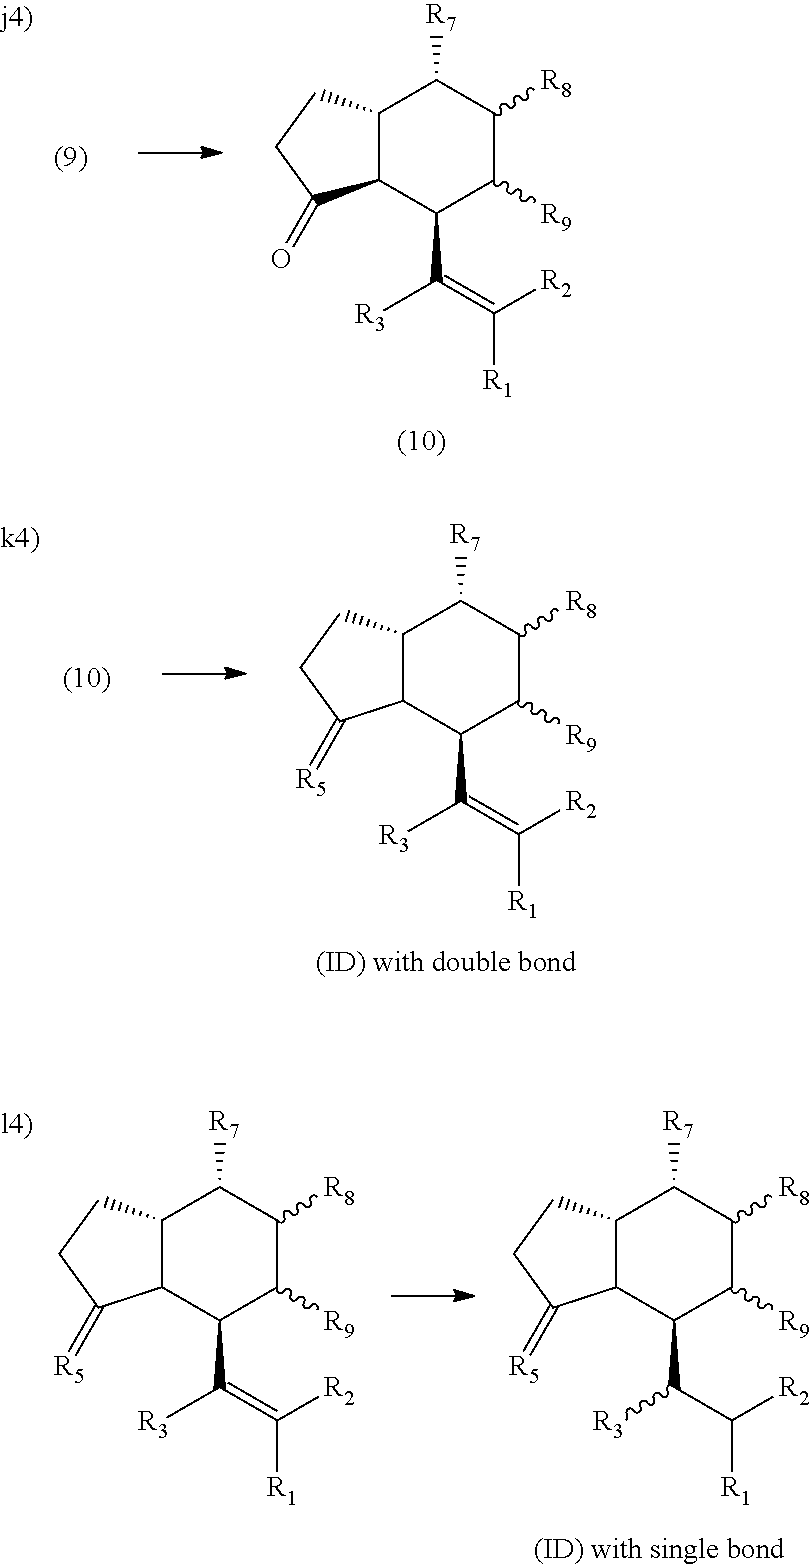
C12C(C(C([R3])=C([R1])[R2])C([R9])C([R8])C1[R7])C(=O)CC2.C12C(C(C([R3])=C([R1])[R2])C([R9])C([R8])C1[R7])C(=[R5])CC2.C12C(C(C([R3])=C([R1])[R2])C([R9])C([R8])C1[R7])C(=[R5])CC2.C12C(C(C([R3])C([R1])[R2])C([R9])C([R8])C1[R7])C(=[R5])CC2
